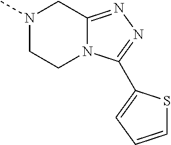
N1(C)CCN2C(=NN=C2C2=CC=CS2)C1
